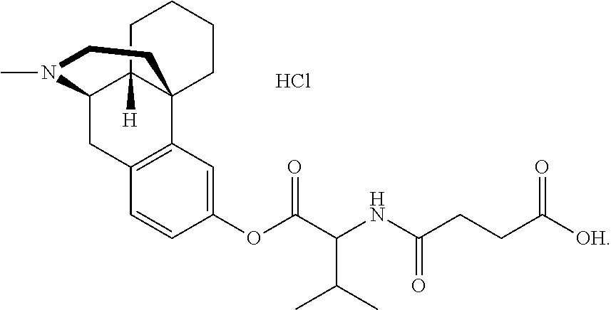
CN1C2CC3=C(C4(C2([H])CCCC4)CC1)C=C(OC(=O)C(NC(CCC([OH])=O)=O)C(C)C)C=C3.Cl
